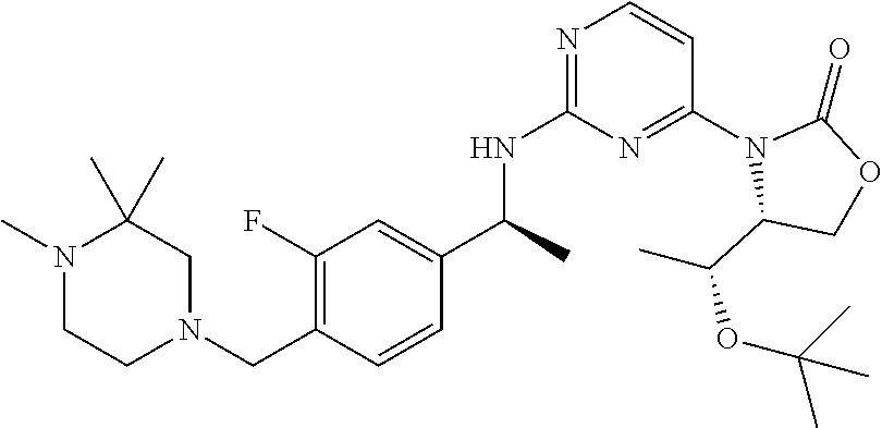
C(N1CC(C)(C)N(C)CC1)C1=C(F)C=C(C(NC2=NC=CC(N3C(C(C)OC(C)(C)C)COC3=O)=N2)C)C=C1
